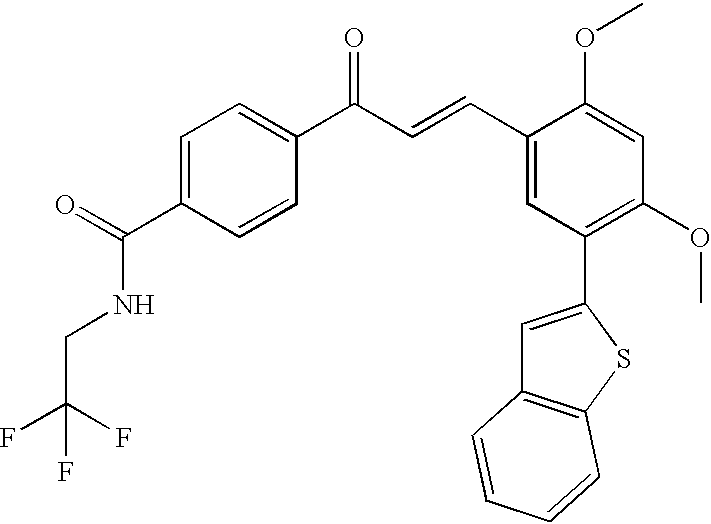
C1=C(C(=O)NCC(F)(F)F)C=CC(C(C=CC2=CC(C3=CC4=C(S3)C=CC=C4)=C(OC)C=C2OC)=O)=C1
